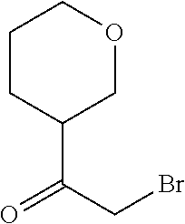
C1CC(C(CBr)=O)COC1
